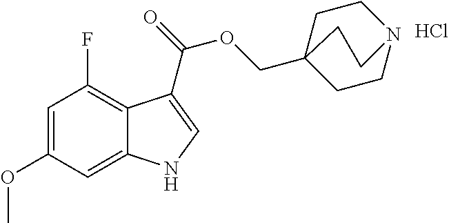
C1=C(OC)C=C2C(=C1F)C(C(=O)OCC13CCN(CC1)CC3)=CN2.Cl
